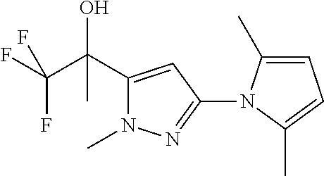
C1(C(C(F)(F)F)(C)O)=CC(N2C(C)=CC=C2C)=NN1C
